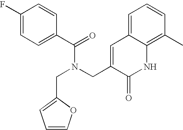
C1(F)=CC=C(C(=O)N(CC2=CC3=CC=CC(C)=C3NC2=O)CC2=CC=CO2)C=C1
